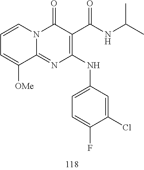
C1=CC=C([OMe])C2=NC(NC3=CC=C(F)C(Cl)=C3)=C(C(NC(C)C)=O)C(=O)N12
